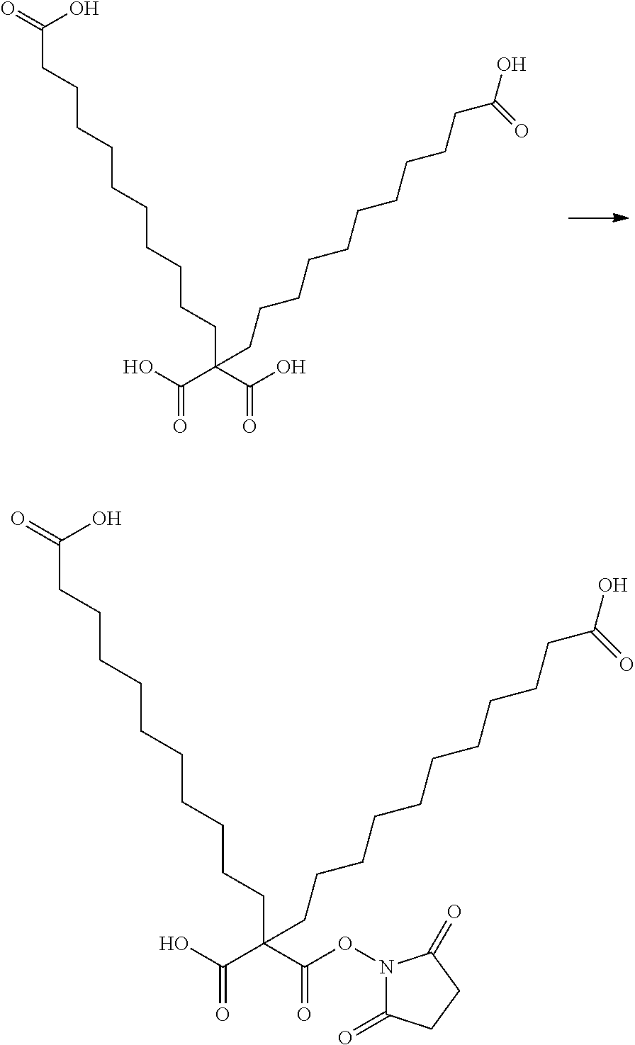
C(CCCCCCCCCCC(C(O)=O)(C(O)=O)CCCCCCCCCCC(O)=O)(=O)O.C(CCCCCCCCCCC(C(=O)ON1C(=O)CCC1=O)(C(O)=O)CCCCCCCCCCC(O)=O)(=O)O
